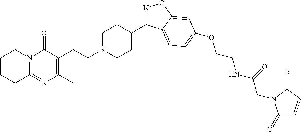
C1CCC2=NC(C)=C(CCN3CCC(C4=NOC5=CC(OCCNC(CN6C(=O)C=CC6=O)=O)=CC=C45)CC3)C(=O)N2C1
